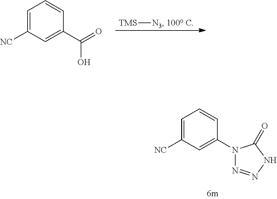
C1=C([NC])C=C(N2N=NNC2=O)C=C1.C1=C([NC])C=C(C(=O)O)C=C1.[TMS][N3].[100 C]
